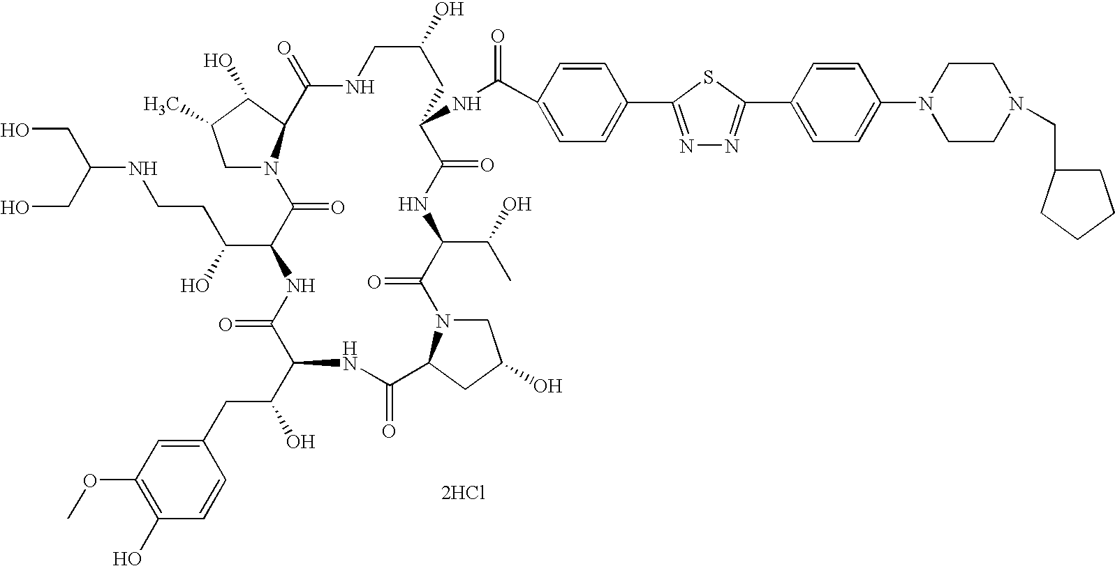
[2HCl].C1N2C(C(O)C1C)C(=O)NCC(O)CC(NC(=O)C1=CC=C(C3=NN=C(C4=CC=C(N5CCN(CC6CCCC6)CC5)C=C4)S3)C=C1)C(=O)NC(C(O)C)C(=O)N1CC(O)CC1C(=O)NC(C(CC1=CC(OC)=C(O)C=C1)O)C(=O)NC(C(O)CCNC(CO)CO)C2=O
